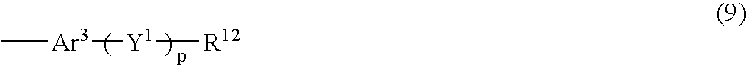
C[Ar3][Y1][R12]
